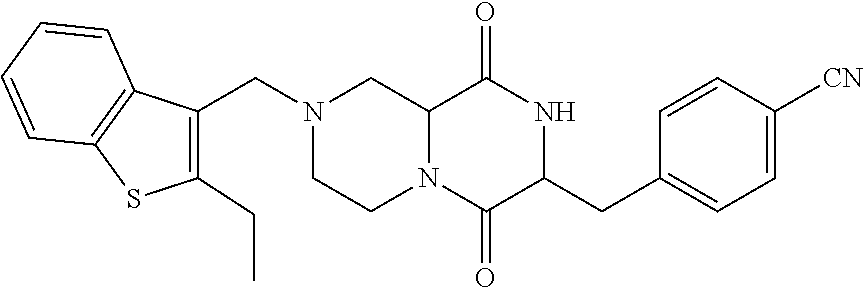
C12N(C(=O)C(CC3=CC=C([CN])C=C3)NC1=O)CCN(CC1=C(CC)SC3=C1C=CC=C3)C2
